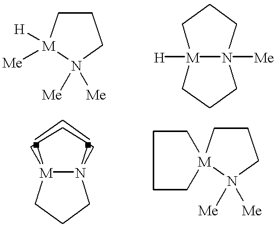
C1C[M]([Me])([H])N([Me])([Me])C1.N12([Me])[M]([H])(CCC1)CCC2.C1C[M]2(N([Me])([Me])C1)CCCC2.N123[M](CCC1)(CCC2)CCC3
